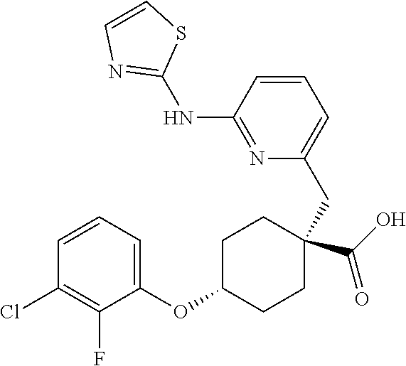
C1=CC(NC2=NC=CS2)=NC(CC2(C(O)=O)CCC(OC3=CC=CC(Cl)=C3F)CC2)=C1
